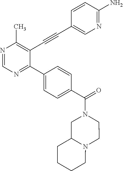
N1=CN=C(C2=CC=C(C(N3CC4N(CC3)CCCC4)=O)C=C2)C(C#CC2=CN=C(N)C=C2)=C1C
